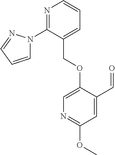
C1=CC=NN1C1=NC=CC=C1COC1=CN=C(OC)C=C1C=O
